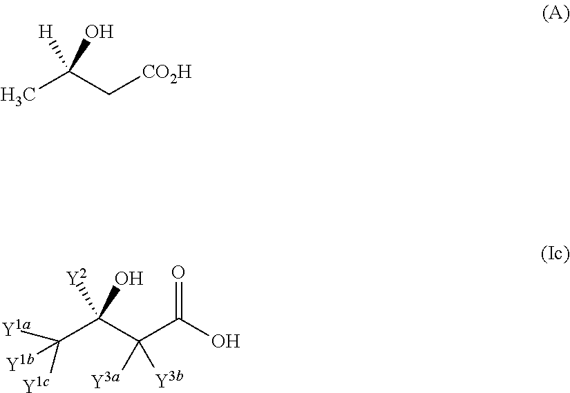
C(C(O)=O)(C(C([Y1a])([Y1b])[Y1c])([Y2])O)([Y3a])[Y3b].CC(C[CO2H])(O)[H]
